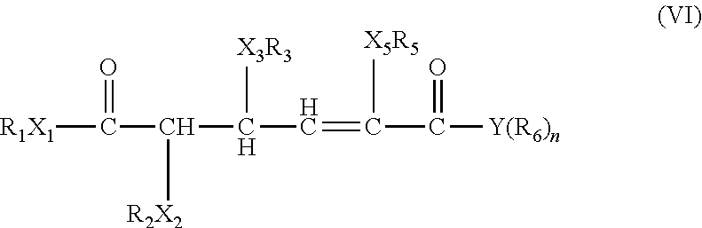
[R1X1]C(=O)C(C(C=C(C([Y(R6)n])=O)[X5R5])[X3R3])[R2X2]
